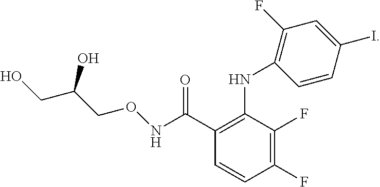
C1(C(NOCC(CO)O)=O)=C(NC2=C(F)C=C(I)C=C2)C(F)=C(F)C=C1
